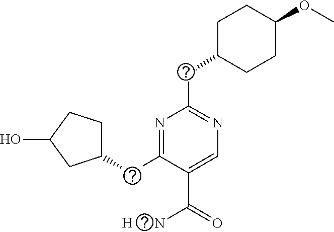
[H].C1C(CC2=NC=C(C(=O)N)C(CC3CCC(O)C3)=N2)CCC(OC)C1
